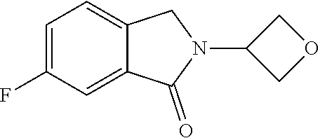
C1=C(F)C=C2C(=C1)CN(C1COC1)C2=O
